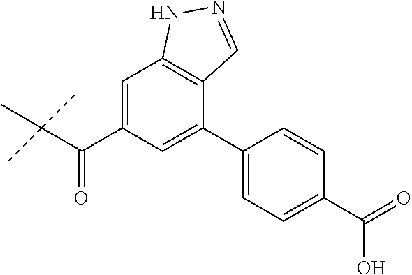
C1=C(C(C(C)(C)C)=O)C=C(C2=CC=C(C(=O)O)C=C2)C2=C1NN=C2
